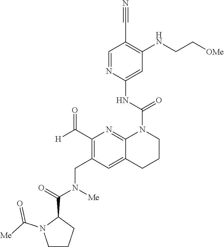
C1(C#N)=C(NCC[OMe])C=C(NC(=O)N2CCCC3=CC(CN(C(C4CCCN4C(=O)[Me])=O)[Me])=C(C([H])=O)N=C23)N=C1
